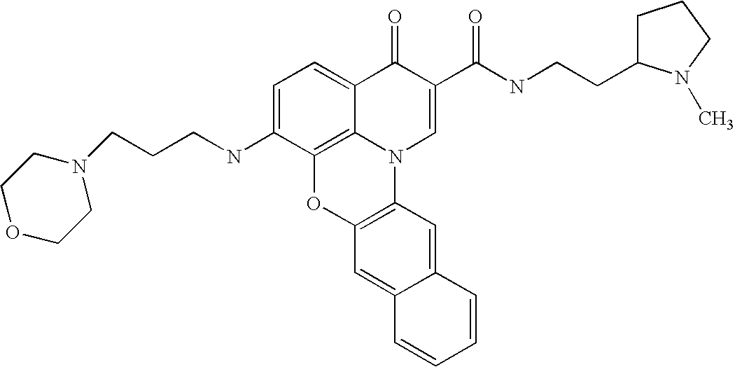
C1=C(NCCCN2CCOCC2)C2=C3C(=C1)C(=O)C(C(=O)NCCC1CCCN1C)=CN3C1=C(O2)C=C2C(=C1)C=CC=C2
